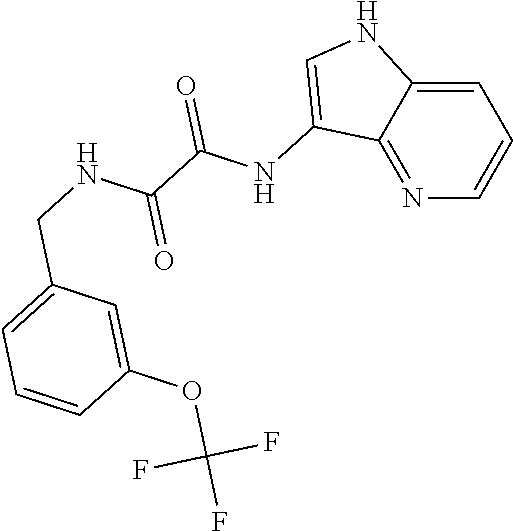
N1=C2C(=CC=C1)NC=C2NC(C(NCC1=CC=CC(OC(F)(F)F)=C1)=O)=O
